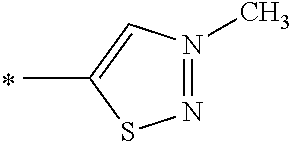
CC1=CN(C)=NS1
